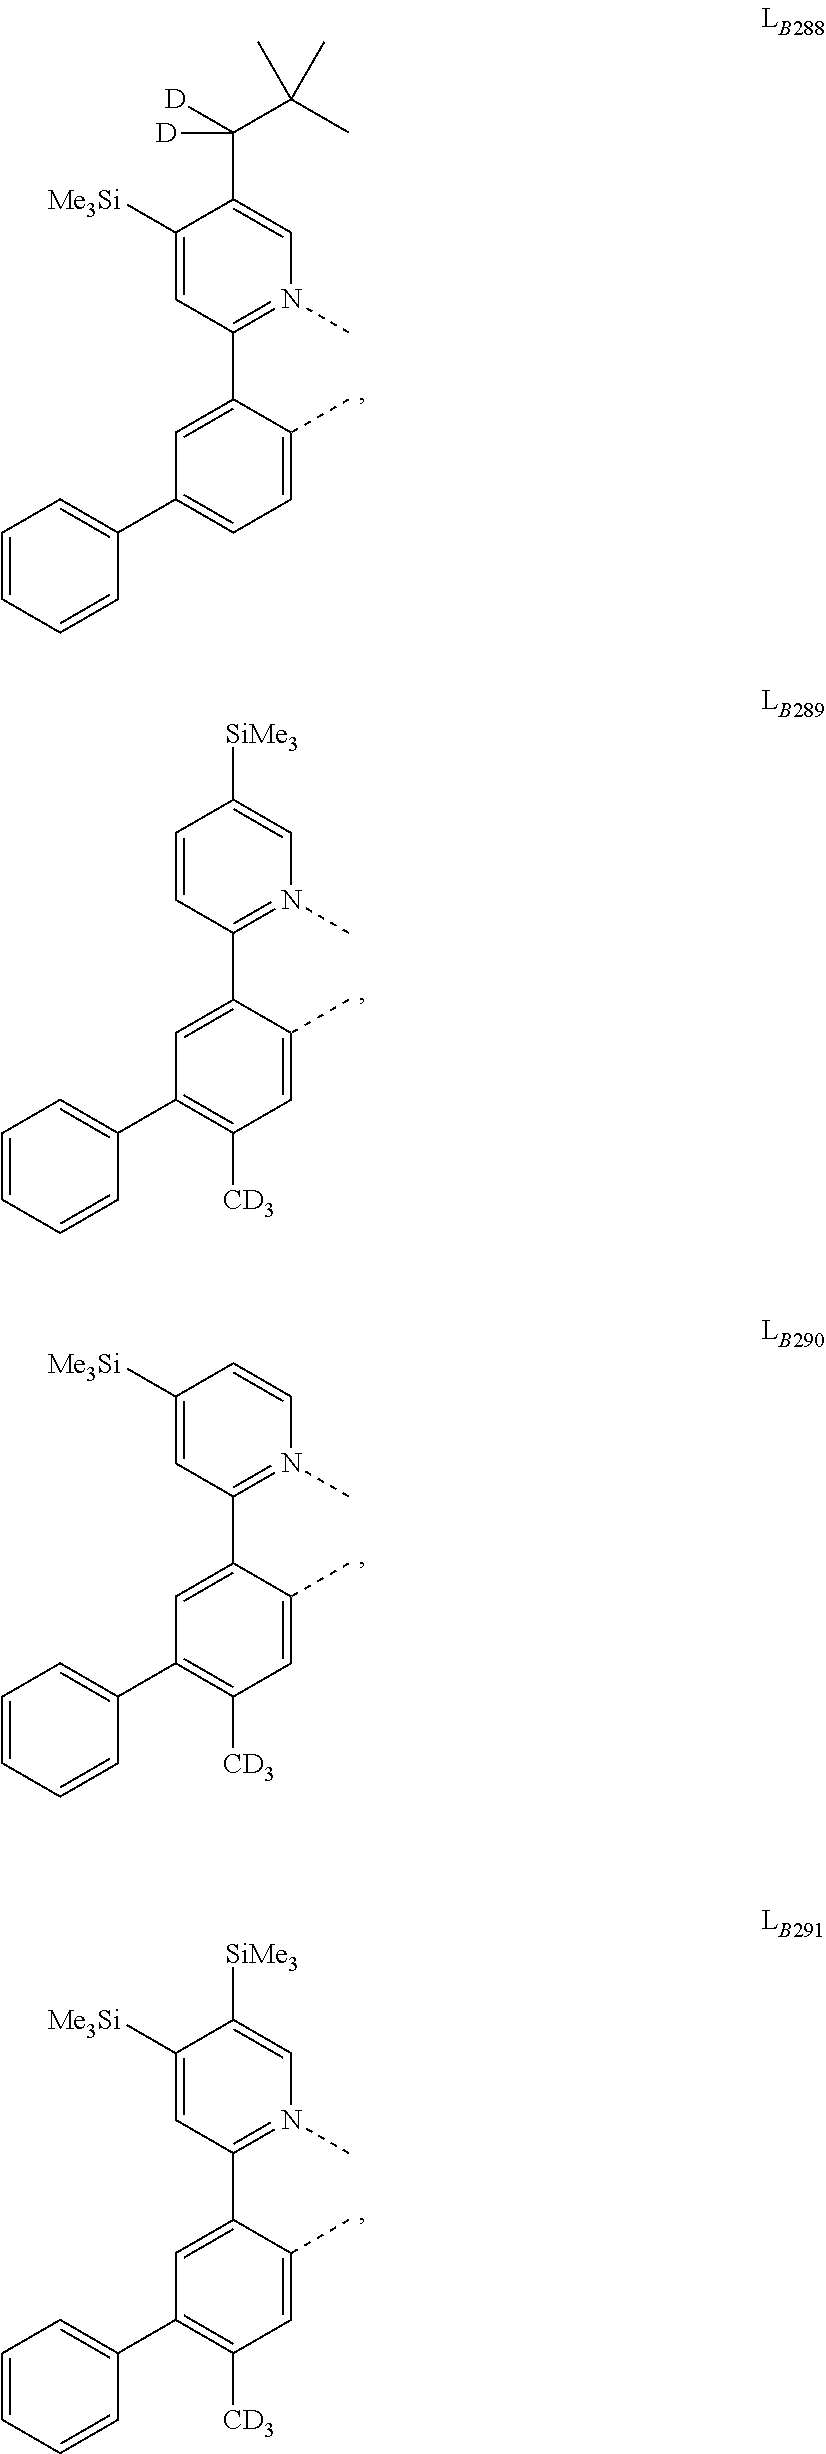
C1([Me3Si])=CC(C2=CC(C3=CC=CC=C3)=CC=C2C)=N(C)C=C1C([D])(C(C)(C)C)[D].C1=CC(C2=CC(C3=CC=CC=C3)=C([CD3])C=C2C)=N(C)C=C1[SiMe3].C1([Me3Si])=CC(C2=CC(C3=CC=CC=C3)=C([CD3])C=C2C)=N(C)C=C1.C1([Me3Si])=CC(C2=CC(C3=CC=CC=C3)=C([CD3])C=C2C)=N(C)C=C1[SiMe3]
